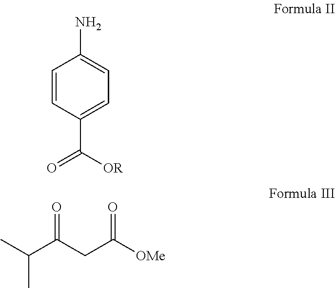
C1=CC(C([OR])=O)=CC=C1N.CC(C(CC([OMe])=O)=O)C
